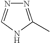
N1=C(C)NC=N1
